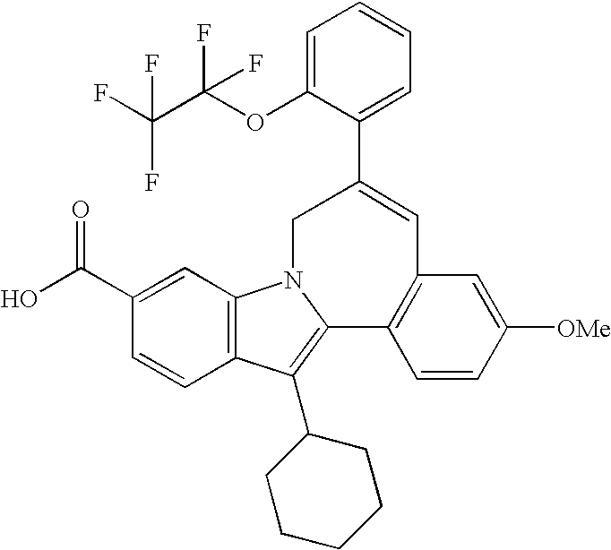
C1(C(O)=O)=CC2=C(C=C1)C(C1CCCCC1)=C1N2CC(C2=CC=CC=C2OC(C(F)(F)F)(F)F)=CC2=C1C=CC([OMe])=C2
